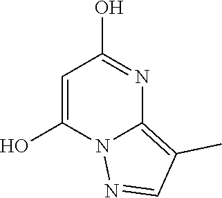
C1=C(O)N2C(=C(C)C=N2)N=C1O
